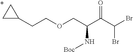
C1C(CCOCC(C(C(Br)Br)=O)N[Boc])C1
